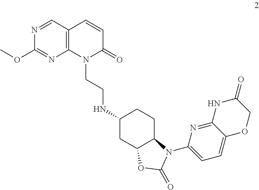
N1(CCNC2CC3C(CC2)N(C2=CC=C4C(=N2)NC(=O)CO4)C(=O)O3)C(=O)C=CC2=C1N=C(OC)N=C2
